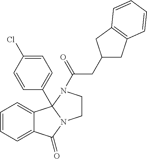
C12=CC=CC=C1C1(C3=CC=C(Cl)C=C3)N(C2=O)CCN1C(CC1CC2=C(C1)C=CC=C2)=O
